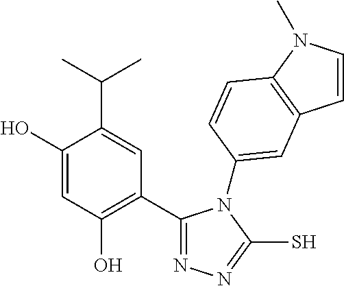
C1(C2=NN=C(S)N2C2=CC3=C(N(C)C=C3)C=C2)=C(O)C=C(O)C(C(C)C)=C1
